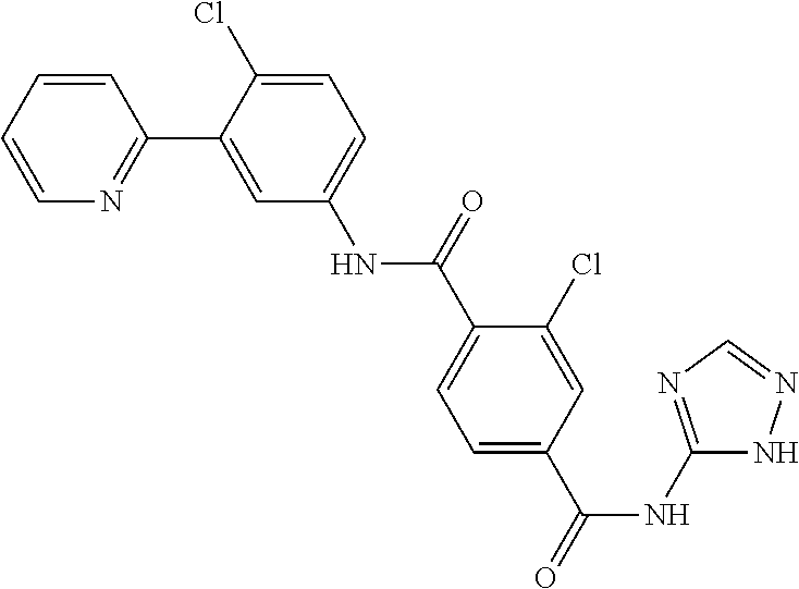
C1=CC=CN=C1C1=CC(NC(C2=CC=C(C(=O)NC3=NC=NN3)C=C2Cl)=O)=CC=C1Cl
